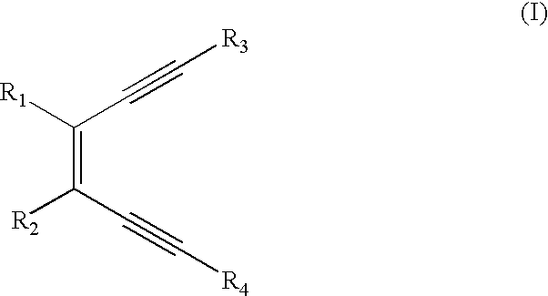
C(=C(C#C[R4])[R2])([R1])C#C[R3]
